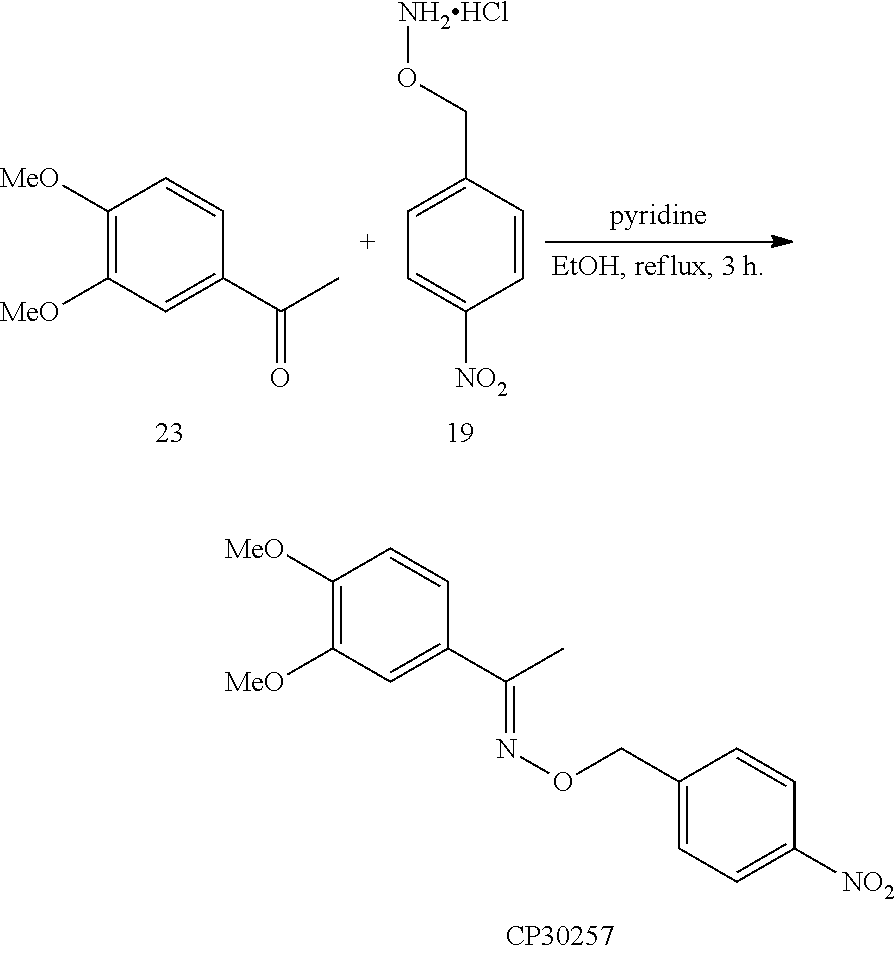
C1([MeO])=C([MeO])C=C(C(C)=O)C=C1.C1=C(CO[NH2HCl])C=CC([NO2])=C1.C1([MeO])=C([MeO])C=C(C(C)=NOCC2=CC=C([NO2])C=C2)C=C1
